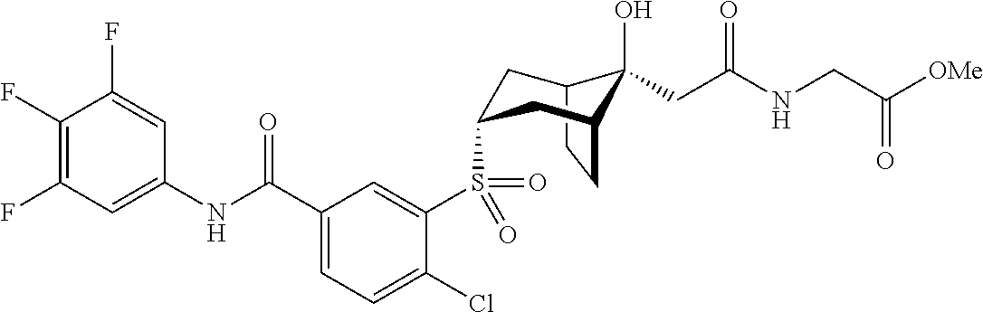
C1(F)=C(F)C=C(NC(C2=CC=C(Cl)C(S(=O)(=O)C3CC4C(O)(CC(NCC([OMe])=O)=O)C(CC4)C3)=C2)=O)C=C1F
